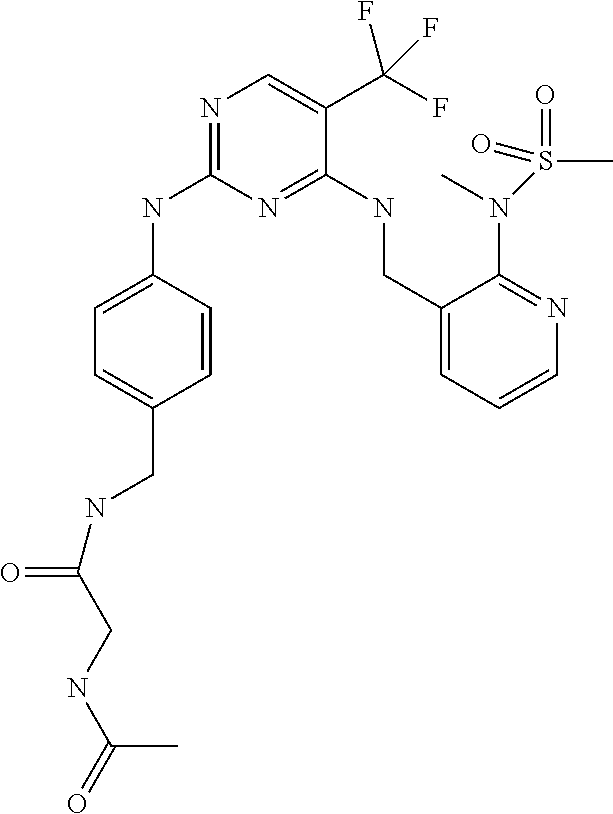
C1=C(NC2=NC=C(C(F)(F)F)C(NCC3=CC=CN=C3N(S(C)(=O)=O)C)=N2)C=CC(CNC(=O)CNC(=O)C)=C1
